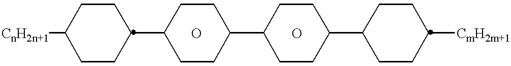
[CnH2n+1]C1CCC(C2CCC(C3CCC(C4CCC([CmH2m+1])CC4)CC3)CC2)CC1.O.O
